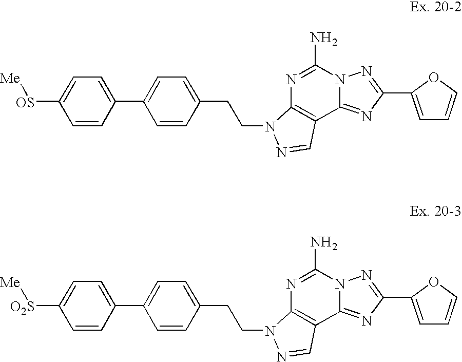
N1=C(N)N2C(=NC(C3=CC=CO3)=N2)C2=C1N(CCC1=CC=C(C3=CC=C([OS][Me])C=C3)C=C1)N=C2.N1=C(N)N2C(=NC(C3=CC=CO3)=N2)C2=C1N(CCC1=CC=C(C3=CC=C([O2S][Me])C=C3)C=C1)N=C2
